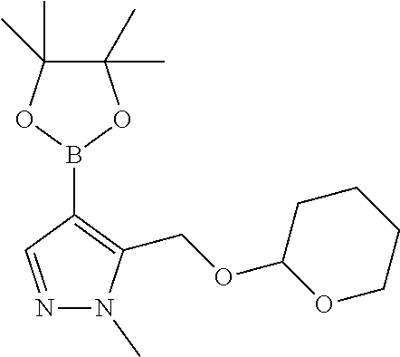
B1(C2=C(COC3CCCCO3)N(C)N=C2)OC(C)(C)C(C)(C)O1
